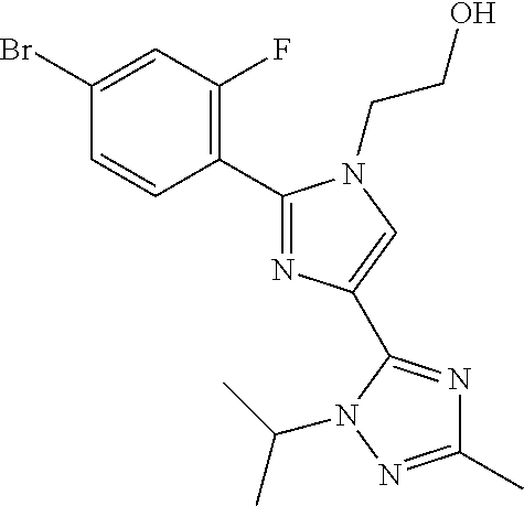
C1(Br)=CC(F)=C(C2=NC(C3=NC(C)=NN3C(C)C)=CN2CCO)C=C1
